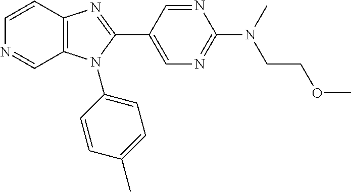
C12=C(N(C3=CC=C(C)C=C3)C(C3=CN=C(N(CCOC)C)N=C3)=N1)C=NC=C2
